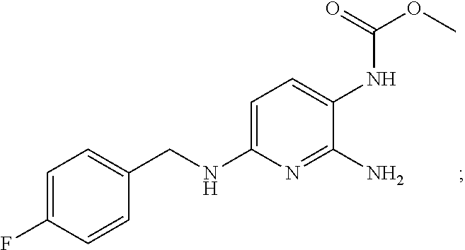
C1=C(F)C=CC(CNC2=CC=C(NC(OC)=O)C(N)=N2)=C1
